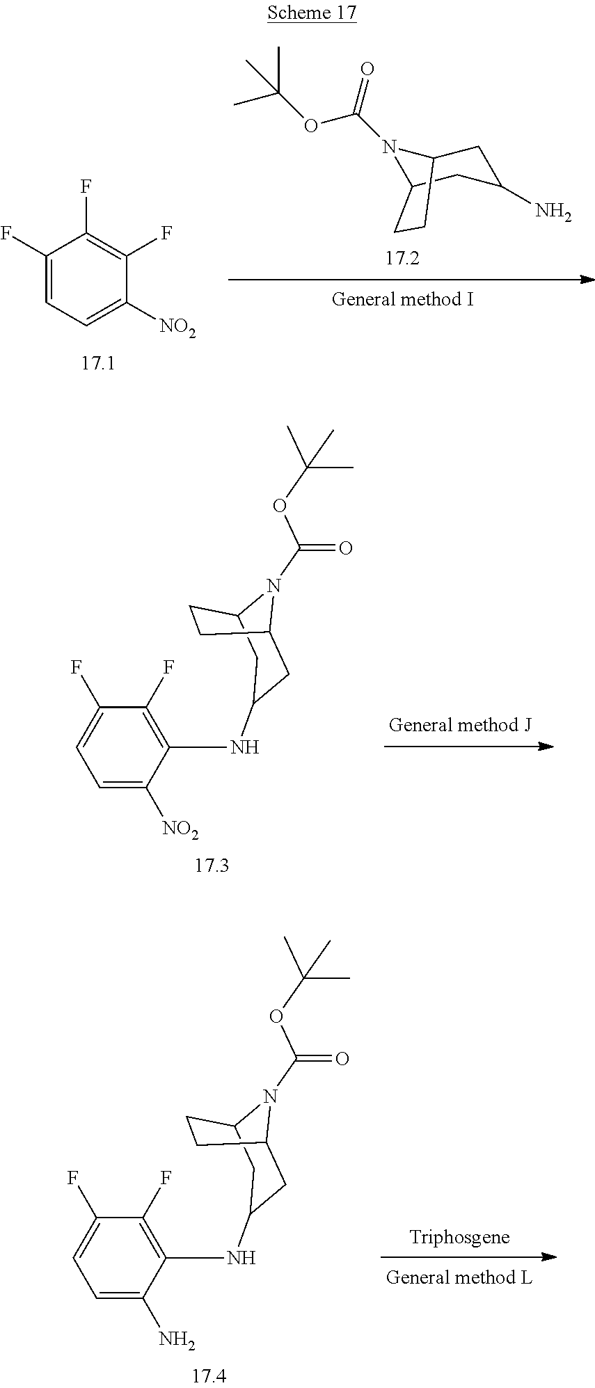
C1(F)=CC=C([NO2])C(F)=C1F.N1(C(OC(C)(C)C)=O)C2CC(N)CC1CC2.N1(C(OC(C)(C)C)=O)C2CC(NC3=C(F)C(F)=CC=C3[NO2])CC1CC2.N1(C(OC(C)(C)C)=O)C2CC(NC3=C(F)C(F)=CC=C3N)CC1CC2
